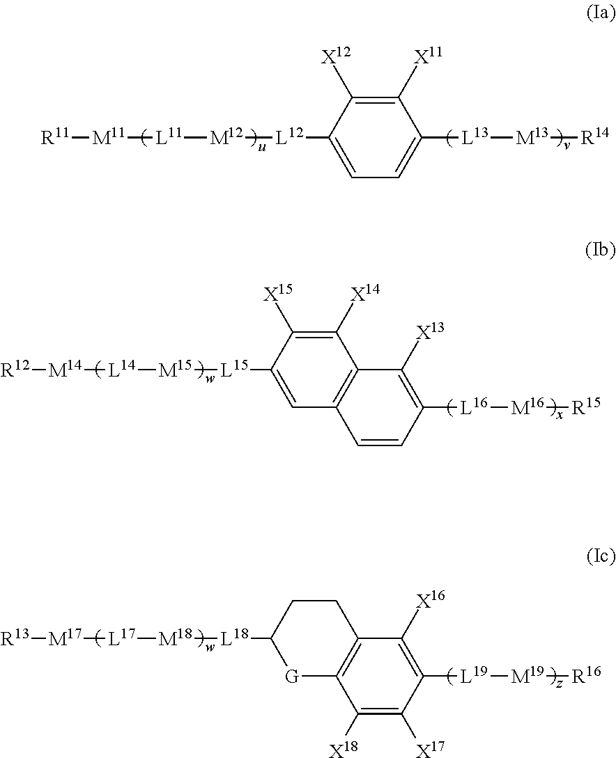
[R11][M11][L11][M12][L12]C1=CC=C([L13][M13][R14])C([X11])=C1[X12].[R12][M14][L14][M15][L15]C1=CC2=C(C([X14])=C1[X15])C([X13])=C([L16][M16][R15])C=C2.[R13][M17][L17][M18][L18]C1[G]C2=C(CC1)C([X16])=C([L19][M19][R16])C([X17])=C2[X18]
